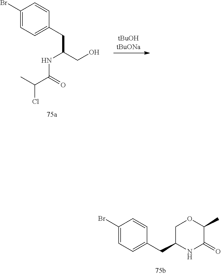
C1(Br)=CC=C(CC(CO)NC(C(C)Cl)=O)C=C1.C1(Br)=CC=C(CC2NC(=O)C(C)OC2)C=C1
